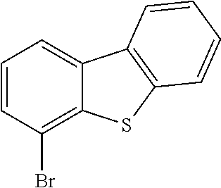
C1=CC(Br)=C2C(=C1)C1=C(S2)C=CC=C1
